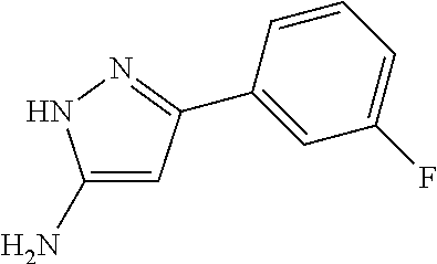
C1(N)=CC(C2=CC(F)=CC=C2)=NN1
